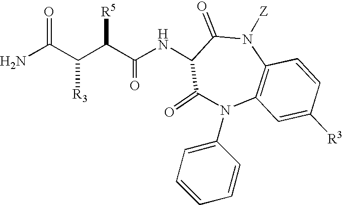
N(C(C([R5])C(C(N)=O)[R3])=O)C1C(=O)N(C2=CC=CC=C2)C2=C(N([Z])C1=O)C=CC([R3])=C2
